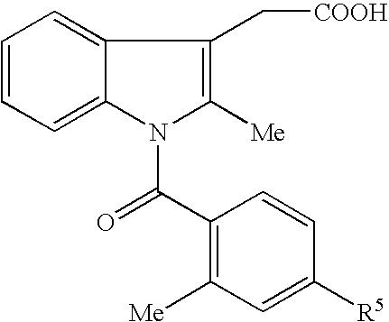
C1=CC=C2C(=C1)C(C[COOH])=C([Me])N2C(C1=C([Me])C=C([R5])C=C1)=O
